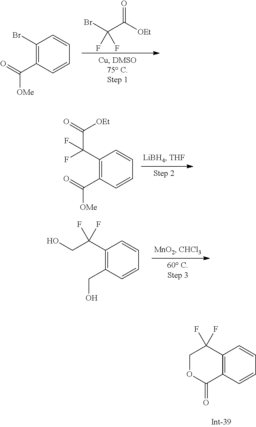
C1(C(CO)(F)F)=C(CO)C=CC=C1.C12=C(C=CC=C1)C(=O)OCC2(F)F.C1(Br)=C(C([OMe])=O)C=CC=C1.BrC(C([OEt])=O)(F)F.C1(C(C([OEt])=O)(F)F)=C(C([OMe])=O)C=CC=C1
